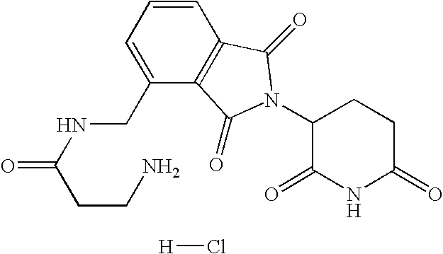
C1=CC2=C(C(CNC(=O)CCN)=C1)C(=O)N(C1C(=O)NC(=O)CC1)C2=O.[H]Cl
